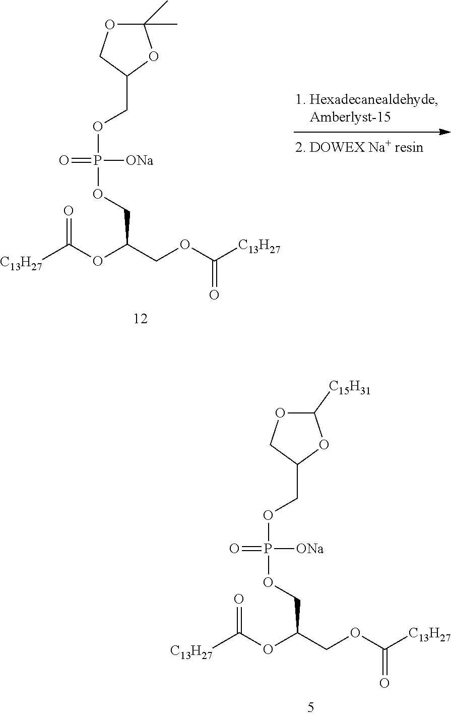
O=C(OC(COP(OCC1COC([C15H31])O1)(=O)[ONa])COC(=O)[C13H27])[C13H27].O=C(OC(COP(OCC1COC(C)(C)O1)(=O)[ONa])COC(=O)[C13H27])[C13H27]
